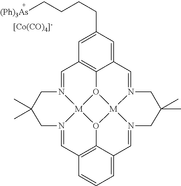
C1=N2[M]34O5C6=C1C=C(CCCC[(Ph)3As])C=C6C=N1[M]56O3C3=C(C=N4CC(C)(C)C2)C=CC=C3C=N6CC(C)(C)C1.[[Co(CO)4]-]
